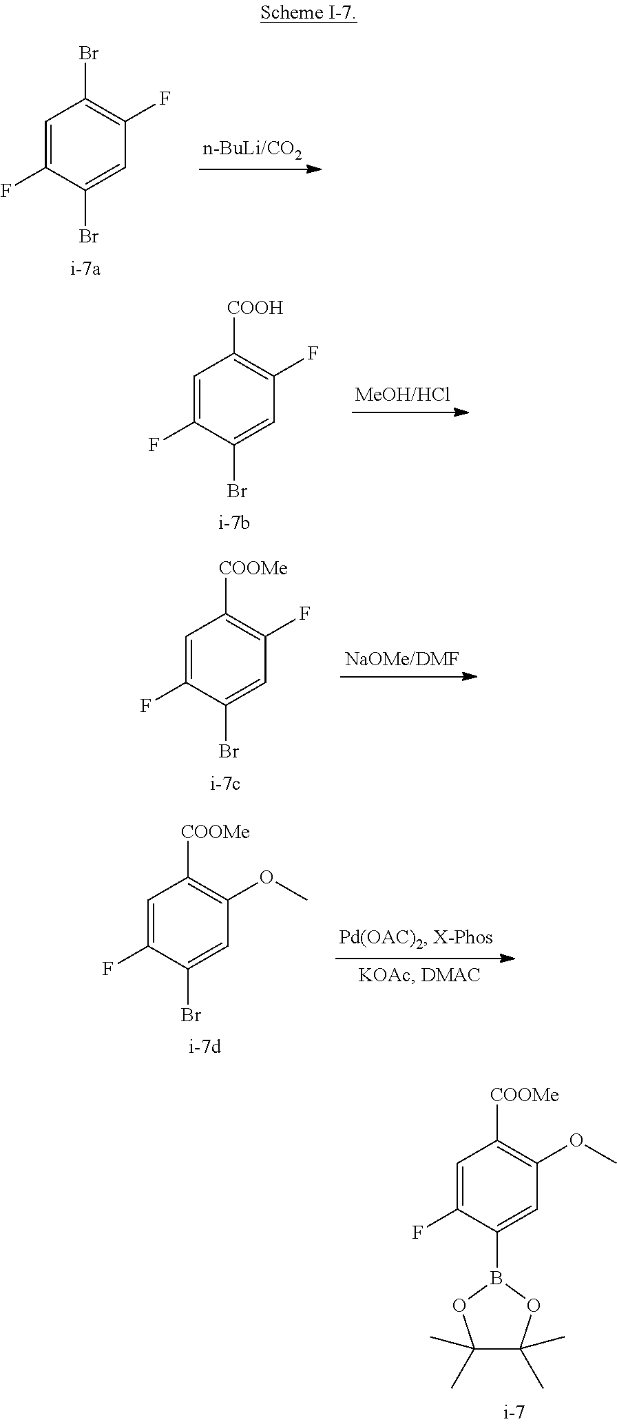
C1=C(F)C(Br)=CC(F)=C1Br.C1=C(F)C(Br)=CC(F)=C1[COOH].C1=C(F)C(Br)=CC(F)=C1[COOMe].C1=C(F)C(Br)=CC(OC)=C1[COOMe].C1=C(F)C(B2OC(C)(C)C(C)(C)O2)=CC(OC)=C1[COOMe]
